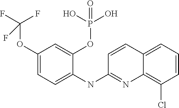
C1(OC(F)(F)F)=CC=C(NC2=NC3=C(Cl)C=CC=C3C=C2)C(OP(O)(O)=O)=C1
